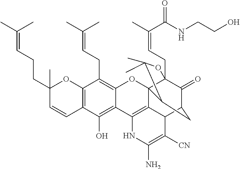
C12=C(C(O)=C3C(=C1CC=C(C)C)OC14C5(CC=C(C)C(NCCO)=O)C(=O)C(CC1C(C)(C)O5)C1C4=C3NC(N)=C1[CN])C=CC(CCC=C(C)C)(C)O2
